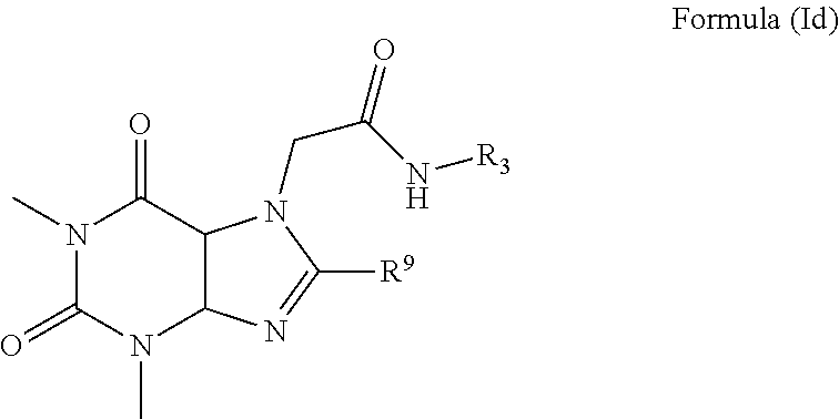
N1(C)C(=O)N(C)C2C(C1=O)N(CC(=O)N[R3])C([R9])=N2
